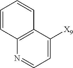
C1=C([X9])C2=C(N=C1)C=CC=C2
